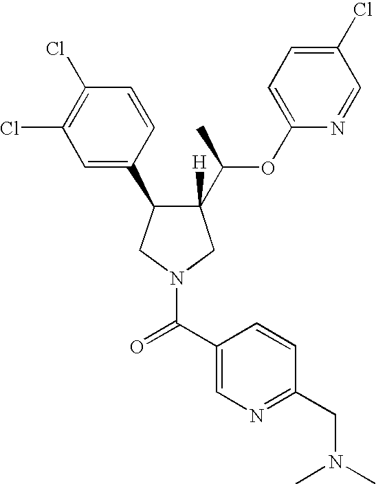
C1(C2C([H])(C(OC3=CC=C(Cl)C=N3)C)CN(C(=O)C3=CN=C(CN(C)C)C=C3)C2)=CC(Cl)=C(Cl)C=C1
